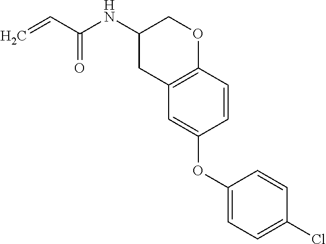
C1(NC(C=C)=O)CC2=C(OC1)C=CC(OC1=CC=C(Cl)C=C1)=C2
